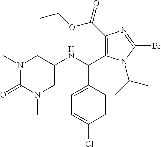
N1(C(C)C)C(Br)=NC(C(OCC)=O)=C1C(NC1CN(C)C(=O)N(C)C1)C1=CC=C(Cl)C=C1
